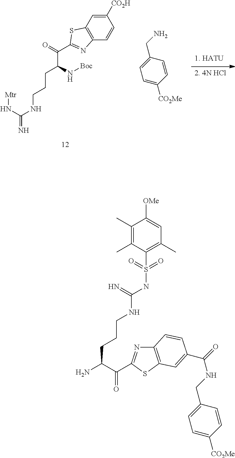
[2. 4N HCl].N(C(NCCCC(C(=O)C1=NC2=C(C=C([CO2H])C=C2)S1)N[Boc])=N)[Mtr].C1=C([CO2Me])C=CC(CN)=C1.C12=C(SC(C(=O)C(CCCNC(=N)NS(=O)(=O)C3=C(C)C=C([OMe])C(C)=C3C)N)=N1)C=C(C(NCC1=CC=C([CO2Me])C=C1)=O)C=C2
